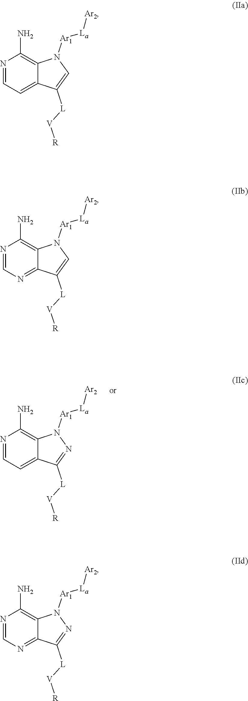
N1=CC=C2C(=C1N)N([Ar1][La][Ar2])N=C2[L][V][R].N1=CC=C2C(=C1N)N([Ar1][La][Ar2])C=C2[L][V][R].N1=CN=C2C(=C1N)N([Ar1][La][Ar2])C=C2[L][V][R].N1=CN=C2C(=C1N)N([Ar1][La][Ar2])N=C2[L][V][R]
